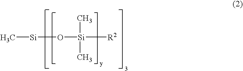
C[Si]O[Si]([R2])(C)C
